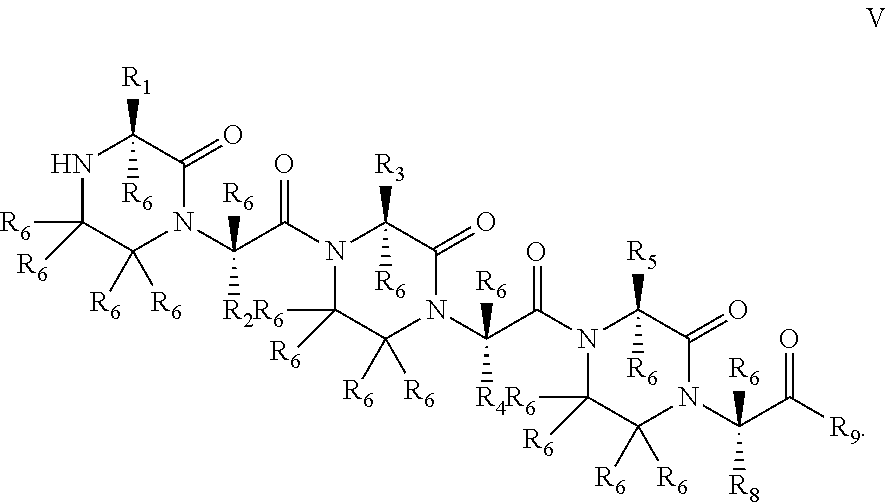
N1C([R6])([R6])C([R6])([R6])N(C(C(=O)N2C([R6])([R6])C([R6])([R6])N(C(C(=O)N3C([R6])([R6])C([R6])([R6])N(C(C([R9])=O)([R8])[R6])C(=O)C3([R5])[R6])([R4])[R6])C(=O)C2([R3])[R6])([R2])[R6])C(=O)C1([R1])[R6]
